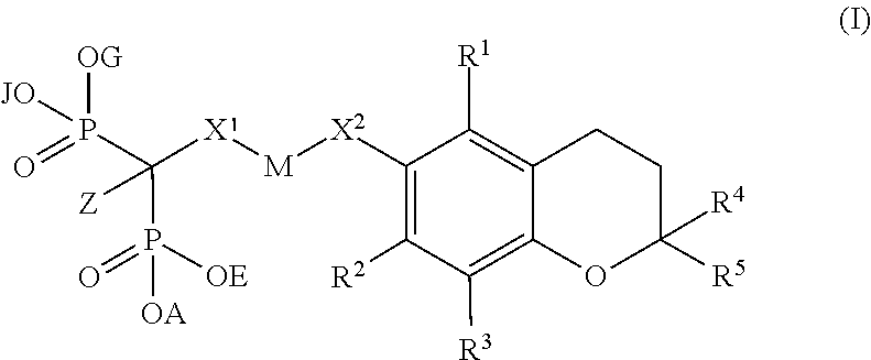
[OE]P(=O)(C([X](CC)[M][X2]C1=C([R2])C([R3])=C2C(=C1[R1])CCC([R4])([R5])O2)(P(=O)([JO])[OG])[Z])[OA]
